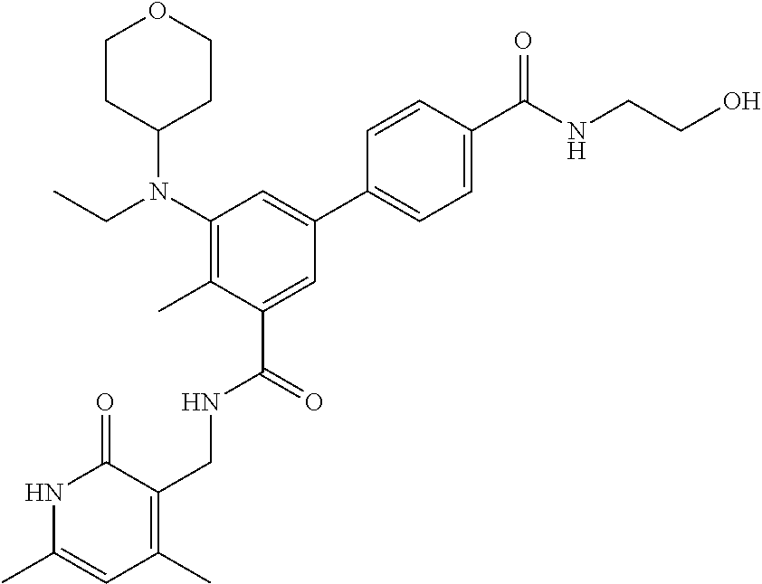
C1(N(CC)C2CCOCC2)=C(C)C(C(=O)NCC2=C(C)C=C(C)NC2=O)=CC(C2=CC=C(C(NCCO)=O)C=C2)=C1
